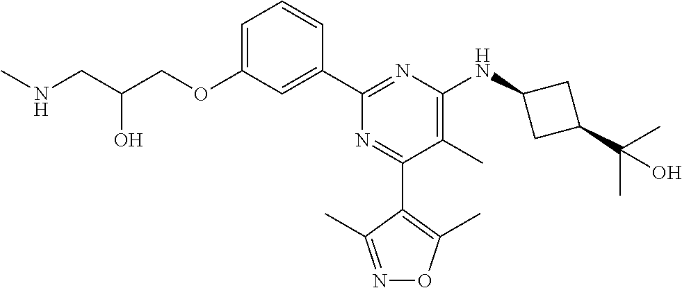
C1=C(OCC(CNC)O)C=C(C2=NC(NC3CC(C(C)(C)O)C3)=C(C)C(C3=C(C)ON=C3C)=N2)C=C1
